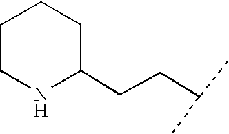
C1CNC(CCC(C)C)CC1
